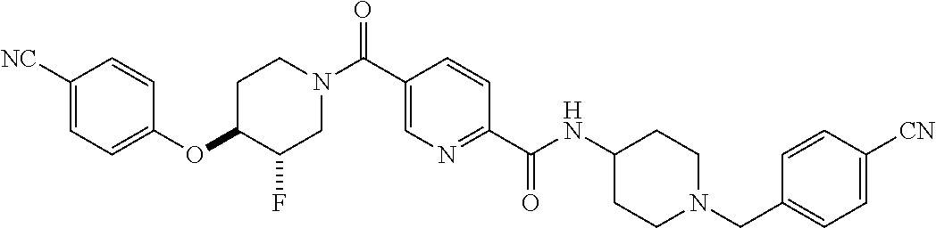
C1CN(C(C2=CN=C(C(=O)NC3CCN(CC4=CC=C([CN])C=C4)CC3)C=C2)=O)CC(F)C1OC1=CC=C([NC])C=C1
